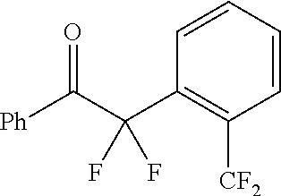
C1=CC(C(C([Ph])=O)(F)F)=C([CF2])C=C1
